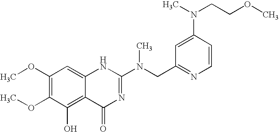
C1(OC)=C(OC)C(O)=C2C(=C1)NC(N(CC1=NC=CC(N(C)CCOC)=C1)C)=NC2=O
